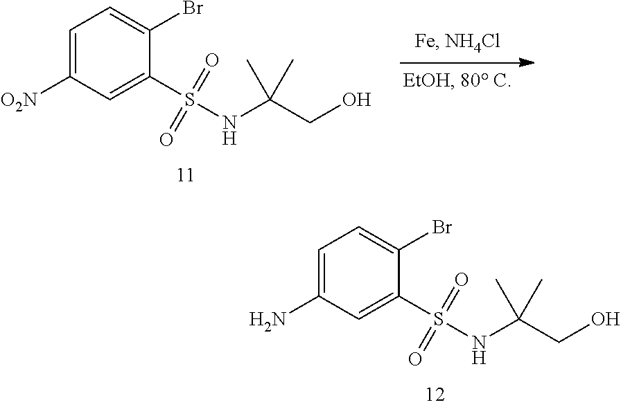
C1=C([O2N])C=C(S(NC(CO)(C)C)(=O)=O)C(Br)=C1.C1=C(N)C=C(S(NC(CO)(C)C)(=O)=O)C(Br)=C1
